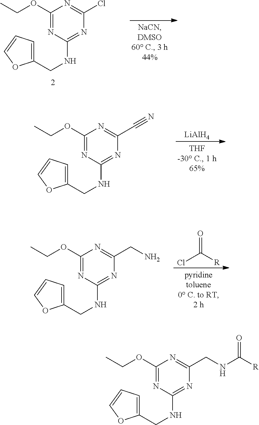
C1(OCC)=NC(NCC2=CC=CO2)=NC(CNC([R])=O)=N1.C1(OCC)=NC(NCC2=CC=CO2)=NC(Cl)=N1.C1(OCC)=NC(NCC2=CC=CO2)=NC(C#N)=N1.[LiAlH4].C1(OCC)=NC(NCC2=CC=CO2)=NC(CN)=N1.ClC([R])=O
